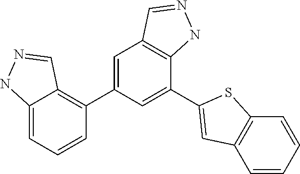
C1=C2C(=C(C3=CC4=C(C(C5=CC6=C(C=CC=C6)S5)=C3)NN=C4)C=C1)C=NN2
